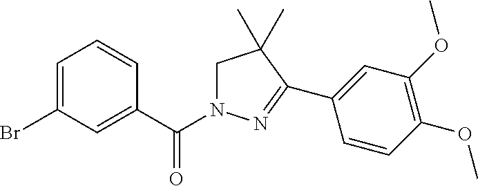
C1=C(Br)C=C(C(N2CC(C)(C)C(C3=CC(OC)=C(OC)C=C3)=N2)=O)C=C1
